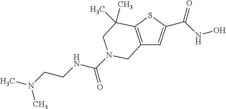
C12=C(SC(C(NO)=O)=C1)C(C)(C)CN(C(NCCN(C)C)=O)C2
